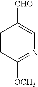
C1=CC([OCH3])=NC=C1[CHO]
